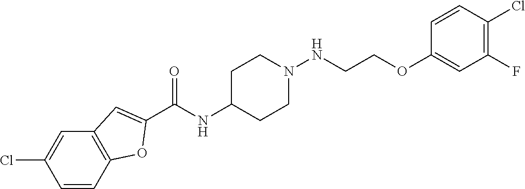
C1(C(NC2CCN(NCCOC3=CC(F)=C(Cl)C=C3)CC2)=O)=CC2=C(O1)C=CC(Cl)=C2
